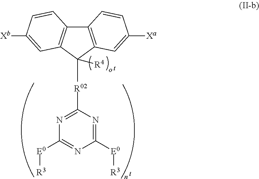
C12=C(C([R02]C3=NC([E0][R3])=NC([E0][R3])=N3)([R4])C3=C1C=CC([Xb])=C3)C=C([Xa])C=C2.[t].[t]
